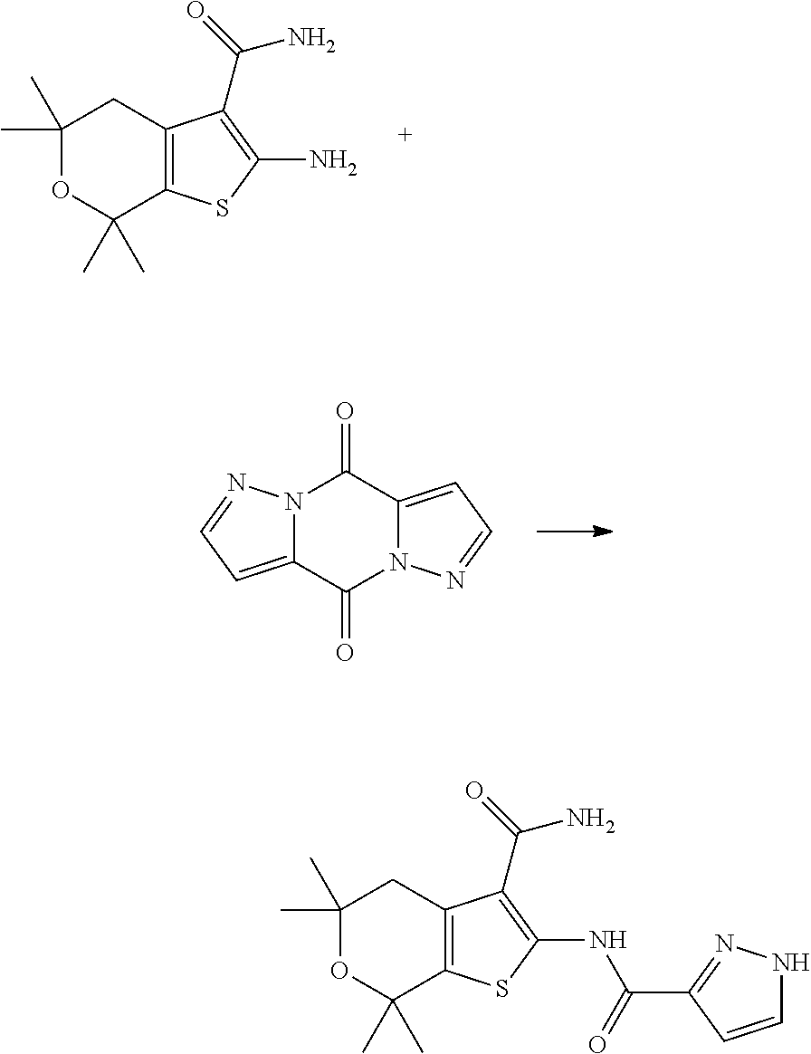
C1(C)(C)OC(C)(C)C2=C(C1)C(C(=O)N)=C(N)S2.C12=CC=NN1C(=O)C1=CC=NN1C2=O.C1(C)(C)OC(C)(C)C2=C(C1)C(C(=O)N)=C(NC(C1=NNC=C1)=O)S2
